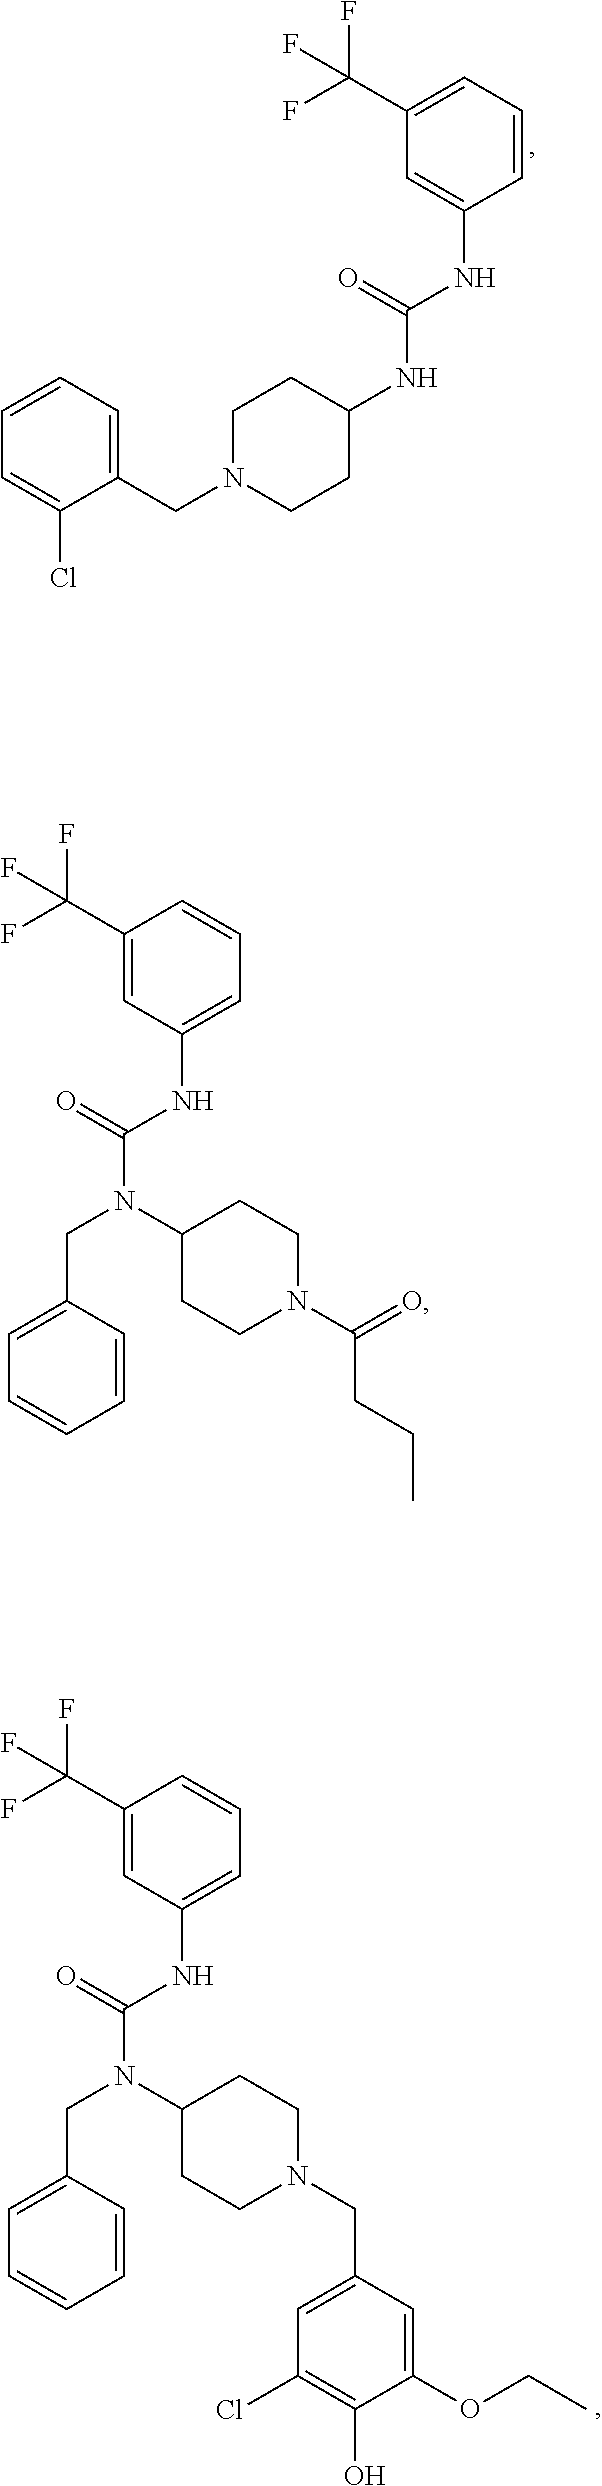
C(N(C(NC1=CC=CC(C(F)(F)F)=C1)=O)C1CCN(C(CCC)=O)CC1)C1=CC=CC=C1.C1(NC(NC2=CC(C(F)(F)F)=CC=C2)=O)CCN(CC2=CC=CC=C2Cl)CC1.C(N(C(NC1=CC=CC(C(F)(F)F)=C1)=O)C1CCN(CC2=CC(Cl)=C(O)C(OCC)=C2)CC1)C1=CC=CC=C1
